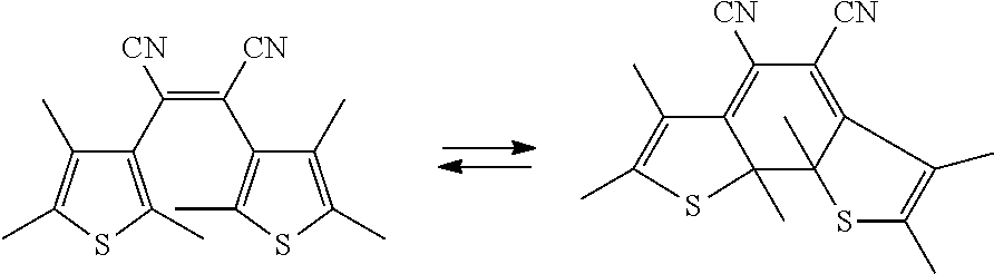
C1(C(=C([CN])C2=C(C)SC(C)=C2C)[CN])=C(C)SC(C)=C1C.C1([CN])=C2C(C)(C3(C)C(=C1[CN])C(C)=C(C)S3)SC(C)=C2C
